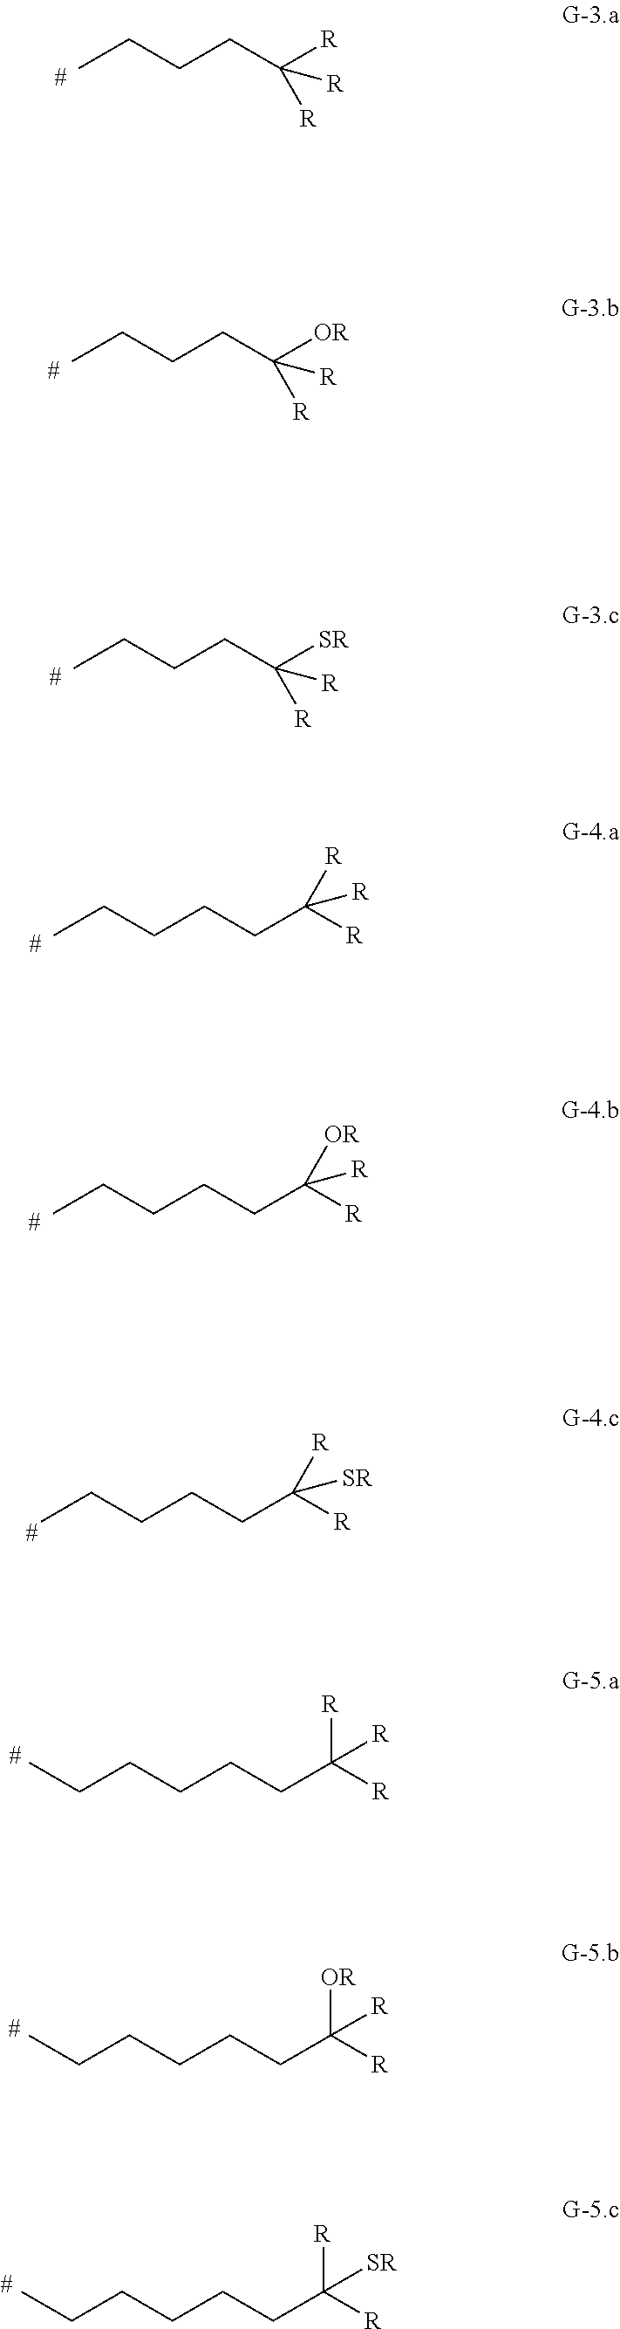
C(CCC([R])([R])[R])C.C(CCC([OR])([R])[R])C.C(CCC([SR])([R])[R])C.C(CCCC([R])([R])[R])C.C(CCCC([R])([OR])[R])C.C(CCCC([R])([R])[R])CC.C(CCCC([R])([OR])[R])CC.C(CCCC([R])([R])[SR])CC.C(CCCC([R])([R])[SR])C
